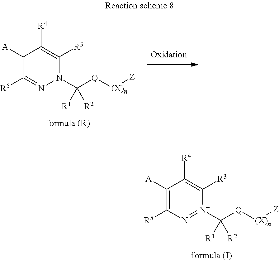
C1([A])=C([R5])N=[N+](C([Q][(X)n][Z])([R2])[R1])C([R3])=C1[R4].C1([A])C([R5])=NN(C([Q][(X)n][Z])([R2])[R1])C([R3])=C1[R4]
